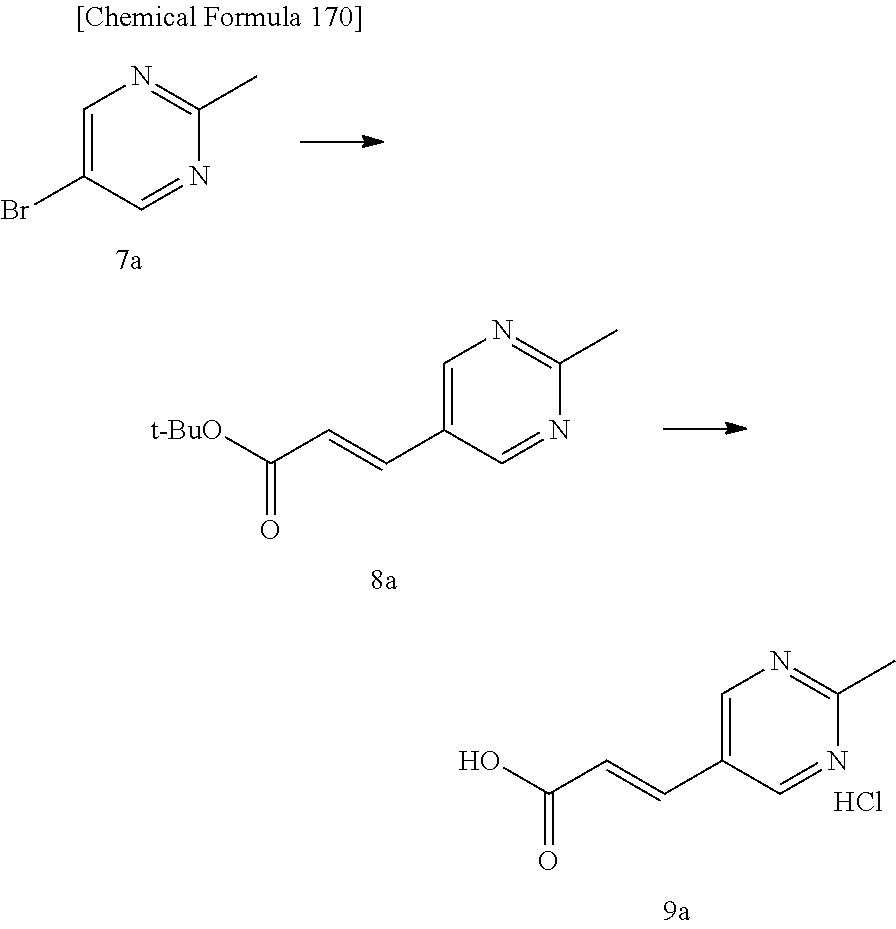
C1=C(C=CC([t-BuO])=O)C=NC(C)=N1.C1=C(C=CC(O)=O)C=NC(C)=N1.Cl.C1=C(Br)C=NC(C)=N1
